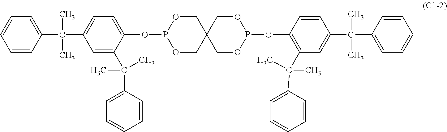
C1=C(OP2OCC3(CO2)COP(OC2=C(C(C)(C4=CC=CC=C4)C)C=C(C(C4=CC=CC=C4)(C)C)C=C2)OC3)C(C(C2=CC=CC=C2)(C)C)=CC(C(C2=CC=CC=C2)(C)C)=C1
